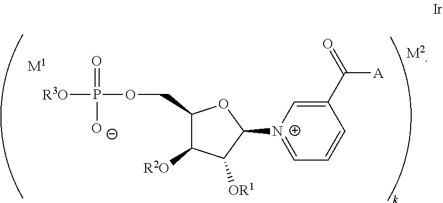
C1=[N+](C2OC(COP([O-])(=O)[R3O])C([R2O])C2[OR1])C=C(C(=O)[A])C=C1.[M1].[M2]
